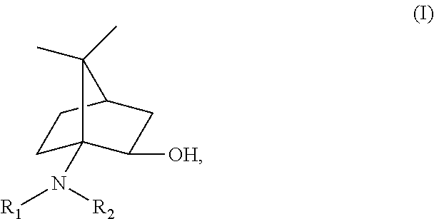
C1C2(N([R2])[R1])C([OH])CC(C1)C2(C)C
